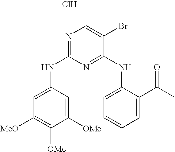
N1=C(NC2=CC([MeO])=C([OMe])C([OMe])=C2)N=C(NC2=CC=CC=C2C(C)=O)C(Br)=C1.Cl
